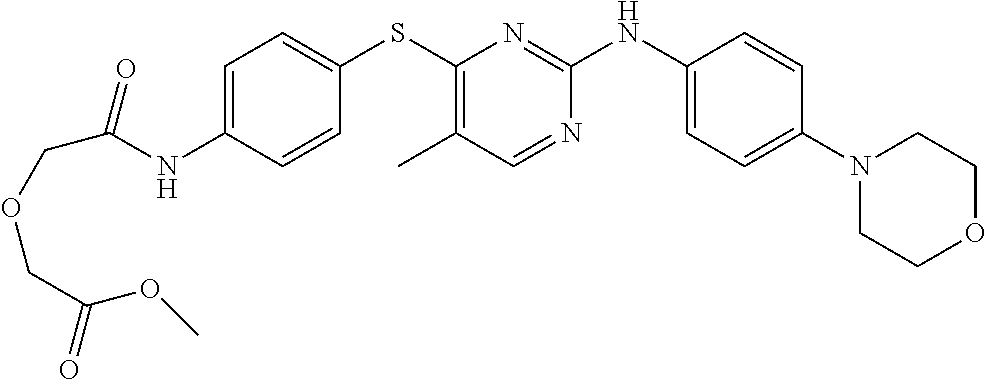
C1=C(NC(COCC(OC)=O)=O)C=CC(SC2=C(C)C=NC(NC3=CC=C(N4CCOCC4)C=C3)=N2)=C1
